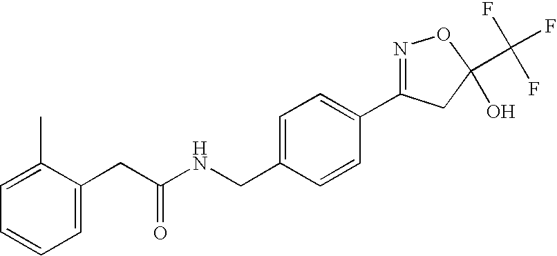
C1=C(C)C(CC(NCC2=CC=C(C3=NOC(C(F)(F)F)(O)C3)C=C2)=O)=CC=C1
